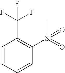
C1=CC=CC(S(=O)(C)=O)=C1C(F)(F)F
